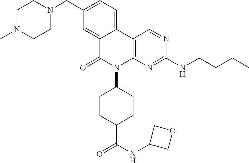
C1N(C)CCN(CC2=CC=C3C(=C2)C(=O)N(C2CCC(C(NC4COC4)=O)CC2)C2=C3C=NC(NCCCC)=N2)C1
